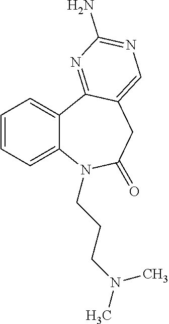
C12=CC=CC=C1C1=NC(N)=NC=C1CC(=O)N2CCCN(C)C
